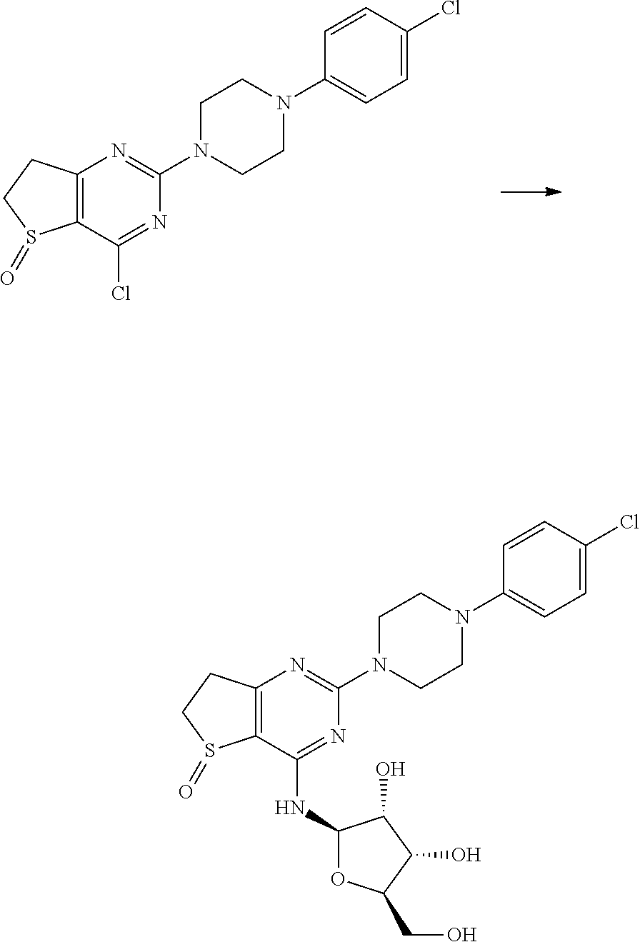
C12=C(C(Cl)=NC(N3CCN(C4=CC=C(Cl)C=C4)CC3)=N1)S(=O)CC2.C12=C(C(NC3OC(CO)C(O)C3O)=NC(N3CCN(C4=CC=C(Cl)C=C4)CC3)=N1)S(=O)CC2
